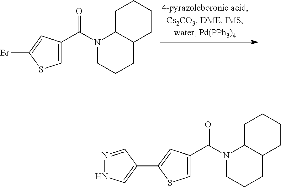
C1=C(C(=O)N2CCCC3C2CCCC3)C=C(Br)S1.C1=C(C(=O)N2CCCC3C2CCCC3)C=C(C2=CNN=C2)S1
